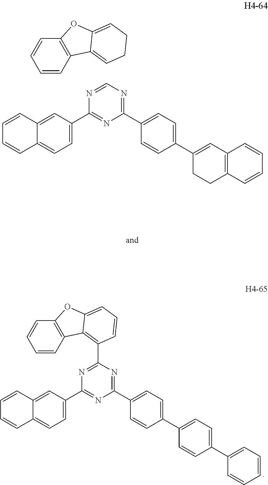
C12=CC=C(C3=NC(C4=CC=C(C5=CC=C(C6=CC=CC=C6)C=C5)C=C4)=NC(C4=C5C(=CC=C4)OC4=C5C=CC=C4)=N3)C=C1C=CC=C2.C12=CC=C(C3=NC(C4=CC=C(C5=CC6=C(CC5)C=CC=C6)C=C4)=NC=N3)C=C1C=CC=C2.C1=C2C(=CCC1)OC1=C2C=CC=C1
